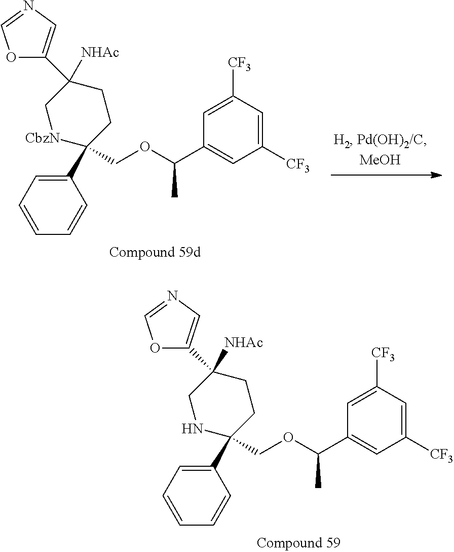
C1(C2(COC(C3=CC([CF3])=CC([CF3])=C3)C)CCC(C3=CN=CO3)([NHAc])C[CbzN]2)=CC=CC=C1.C1(C2(COC(C3=CC([CF3])=CC([CF3])=C3)C)CCC(C3=CN=CO3)([NHAc])CN2)=CC=CC=C1
